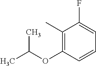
C1(C)=C(OC(C)C)C=CC=C1F
